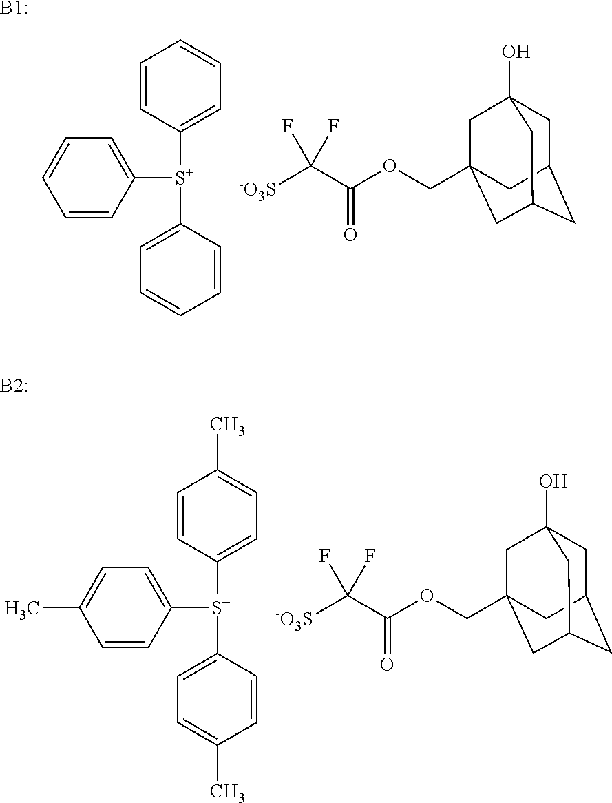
C1=CC([S+](C2=CC=CC=C2)C2=CC=CC=C2)=CC=C1.C1C2CC3CC(COC(C([-O3S])(F)F)=O)(CC1(O)C3)C2.[B1:].C1=CC([S+](C2=CC=C(C)C=C2)C2=CC=C(C)C=C2)=CC=C1C.C1C2CC3CC(COC(C([-O3S])(F)F)=O)(CC1(O)C3)C2.[B2:]
